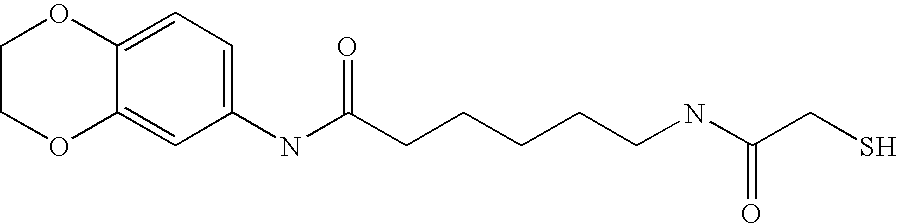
C12=CC=C(NC(CCCCCNC(CS)=O)=O)C=C1OCCO2
